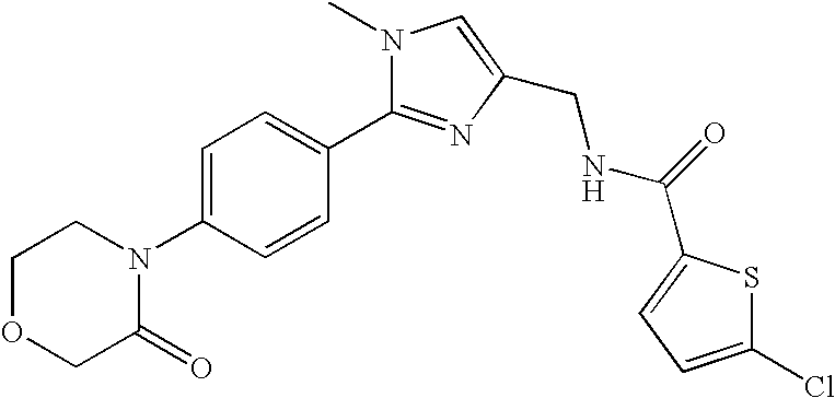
C1OCC(=O)N(C2=CC=C(C3=NC(CNC(=O)C4=CC=C(Cl)S4)=CN3C)C=C2)C1
